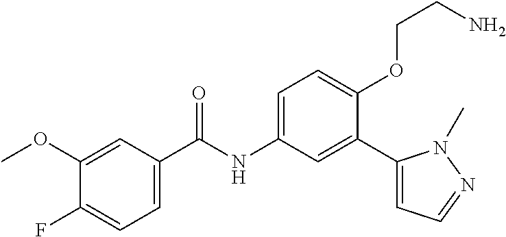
C1(OC)=CC(C(=O)NC2=CC=C(OCCN)C(C3=CC=NN3C)=C2)=CC=C1F
